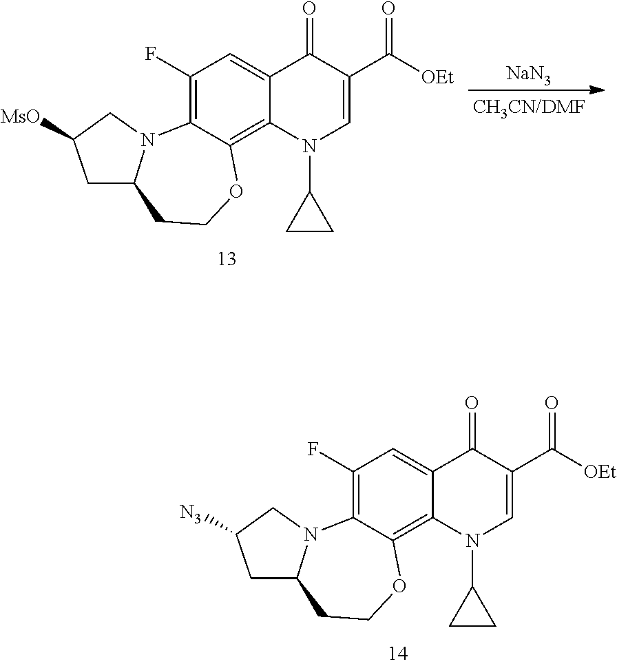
C1(F)=C2C(=C3C(=C1)C(=O)C(C([OEt])=O)=CN3C1CC1)OCCC1N2CC([N3])C1.C1(F)=C2C(=C3C(=C1)C(=O)C(C([OEt])=O)=CN3C1CC1)OCCC1N2CC([MsO])C1.[NaN3]
